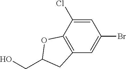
C1=C(Cl)C2=C(C=C1Br)CC(CO)O2
